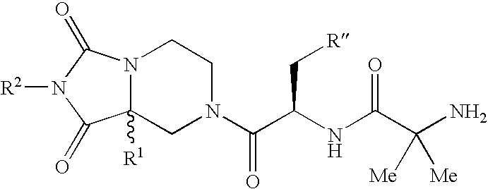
C12([R1])N(C(=O)N([R2])C1=O)CCN(C(C(NC(C(N)([Me])[Me])=O)C[R])=O)C2
